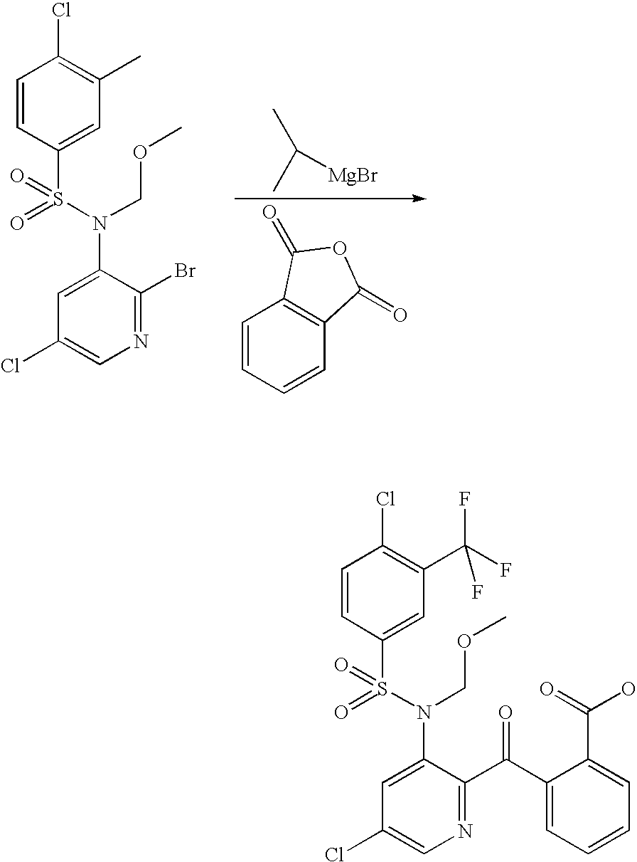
C1=CC(S(N(COC)C2=CC(Cl)=CN=C2Br)(=O)=O)=CC(C)=C1Cl.CC(C)[MgBr].C1=CC=CC2=C1C(=O)OC2=O.C1=CC(S(N(COC)C2=CC(Cl)=CN=C2C(C2=CC=CC=C2C(O)=O)=O)(=O)=O)=CC(C(F)(F)F)=C1Cl
